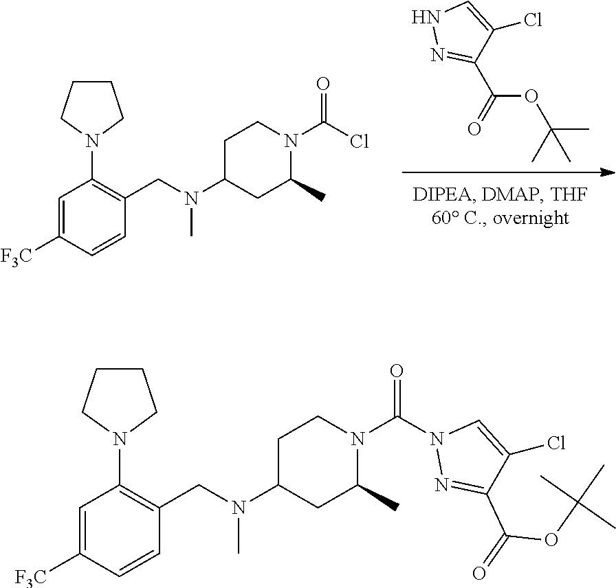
N1N=C(C(=O)OC(C)(C)C)C(Cl)=C1.C1(CN(C2CCN(C(Cl)=O)C(C)C2)C)=C(N2CCCC2)C=C([F3C])C=C1.C1(CN(C2CCN(C(N3N=C(C(=O)OC(C)(C)C)C(Cl)=C3)=O)C(C)C2)C)=C(N2CCCC2)C=C([F3C])C=C1
